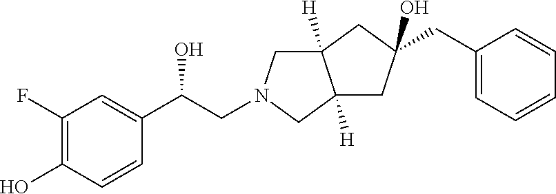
C1(F)=C(O)C=CC(C(O)CN2CC3([H])C([H])(C2)CC(CC2=CC=CC=C2)(O)C3)=C1
